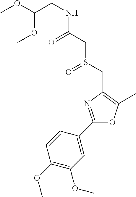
C(CNC(CS(CC1=C(C)OC(C2=CC(OC)=C(OC)C=C2)=N1)=O)=O)(OC)OC
